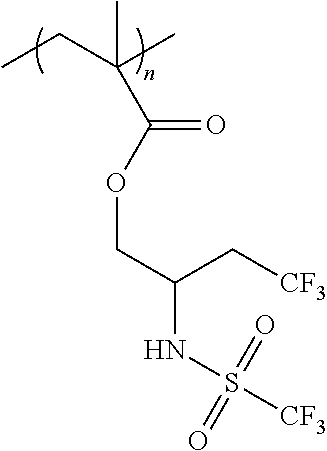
CCC(C)(C)C(OCC(NS([CF3])(=O)=O)C[CF3])=O
